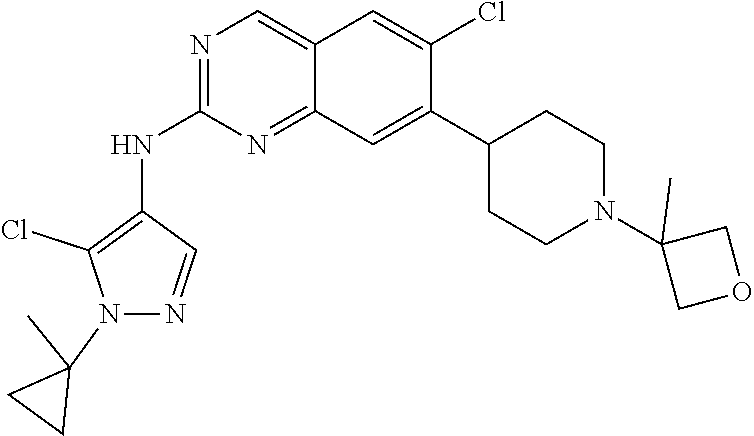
C12=CN=C(NC3=C(Cl)N(C4(C)CC4)N=C3)N=C1C=C(C1CCN(C3(C)COC3)CC1)C(Cl)=C2
